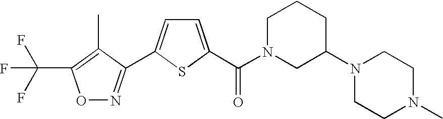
O1N=C(C2=CC=C(C(N3CC(N4CCN(C)CC4)CCC3)=O)S2)C(C)=C1C(F)(F)F
